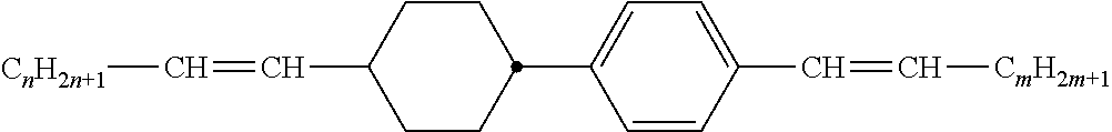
C1=CC(C=C[CmH2m+1])=CC=C1C1CCC(C=C[CnH2n+1])CC1
